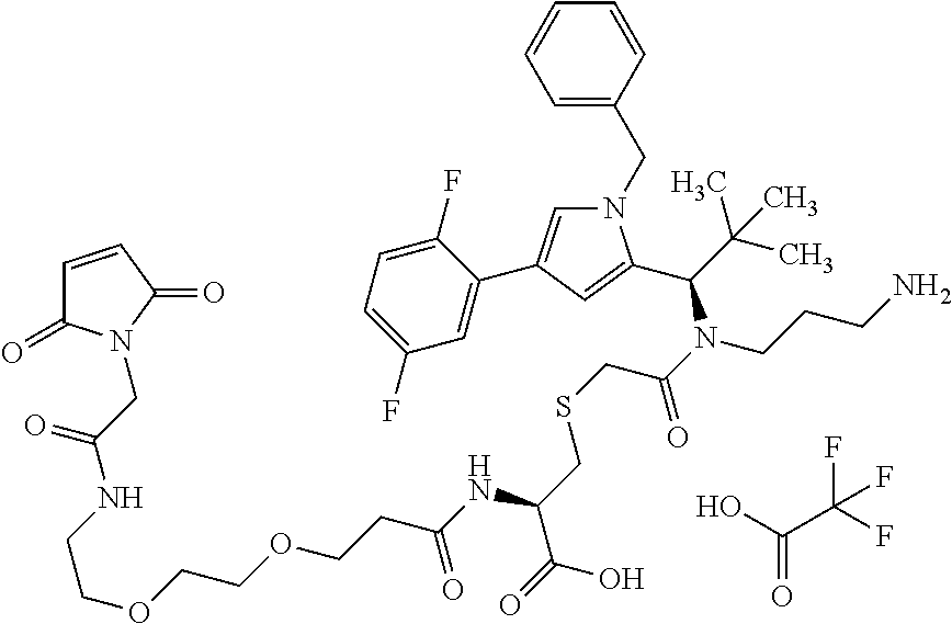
C(CSCC(N(CCCN)C(C(C)(C)C)C1=CC(C2=CC(F)=CC=C2F)=CN1CC1=CC=CC=C1)=O)(C(=O)O)NC(CCOCCOCCNC(CN1C(=O)C=CC1=O)=O)=O.O=C(O)C(F)(F)F
